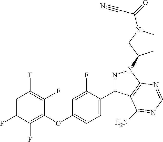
C1=C(F)C(F)=C(OC2=CC=C(C3=NN(C4CCN(C(=O)C#N)C4)C4=C3C(N)=NC=N4)C(F)=C2)C(F)=C1F
